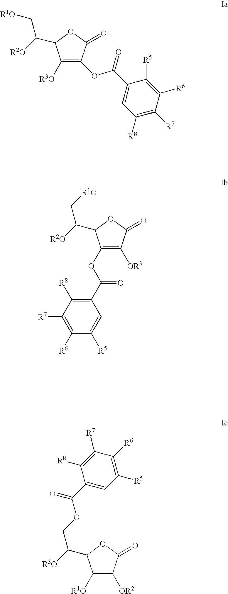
C1([R3O])=C(OC(C2=CC([R8])=C([R7])C([R6])=C2[R5])=O)C(=O)OC1C([R2O])C[R1O].C1([R7])=C([R6])C([R5])=CC(C(=O)OC2=C([OR3])C(=O)OC2C(C[R1O])[R2O])=C1[R8].[R1O]C1=C([OR2])C(=O)OC1C(COC(=O)C1=CC([R5])=C([R6])C([R7])=C1[R8])[R3O]
